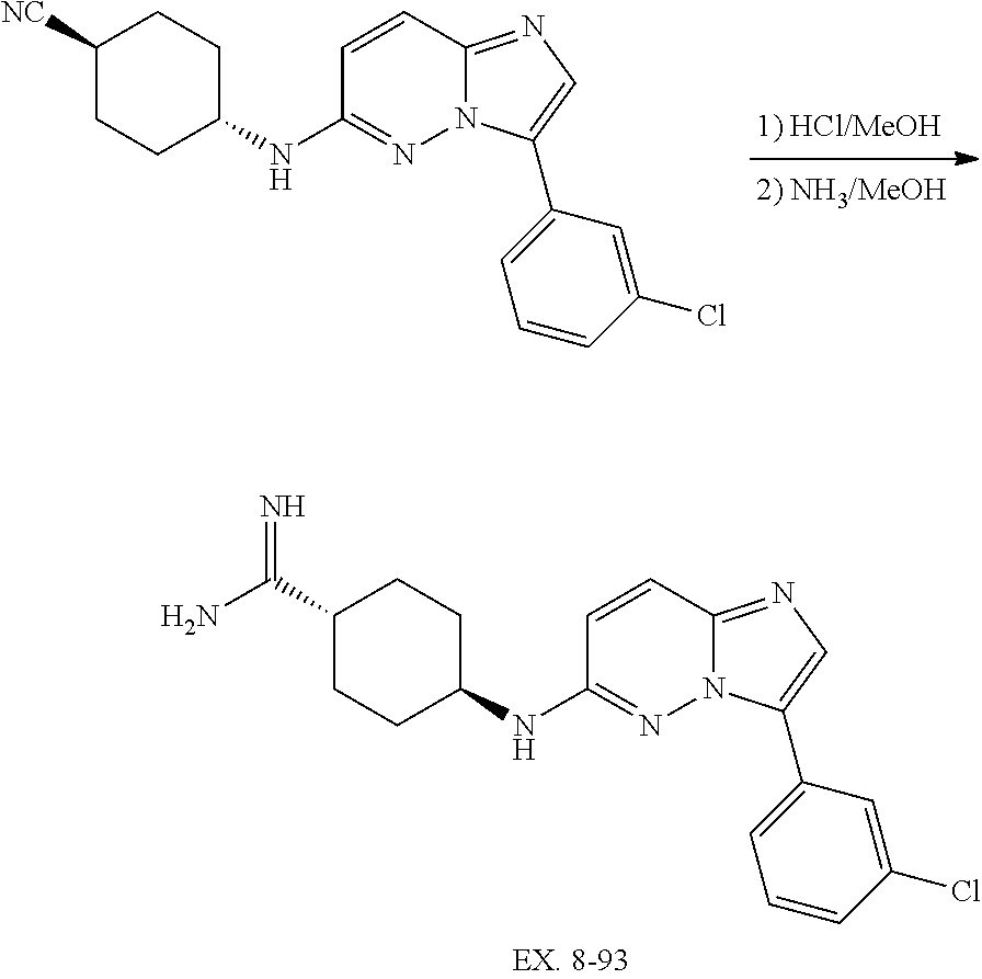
C1([NC])CCC(NC2=NN3C(=NC=C3C3=CC=CC(Cl)=C3)C=C2)CC1.[1) HCl/MeOH].[2) NH3/MeOH].C1(C(=N)N)CCC(NC2=NN3C(=NC=C3C3=CC=CC(Cl)=C3)C=C2)CC1
